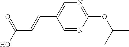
C1=NC(OC(C)C)=NC=C1C=CC(=O)O
